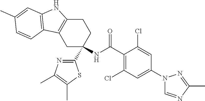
C1C(NC(C2=C(Cl)C=C(N3C=NC(C)=N3)C=C2Cl)=O)(C2=NC(C)=C(C)S2)CCC2=C1C1=C(N2)C=C(C)C=C1
